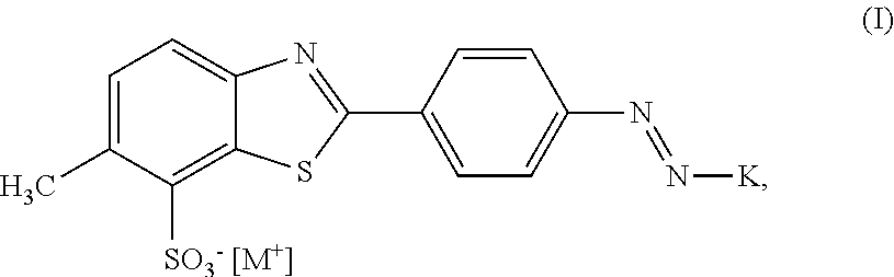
C1=C(C)C([SO3- [M+]])=C2C(=C1)N=C(C1=CC=C(N=N[K])C=C1)S2
